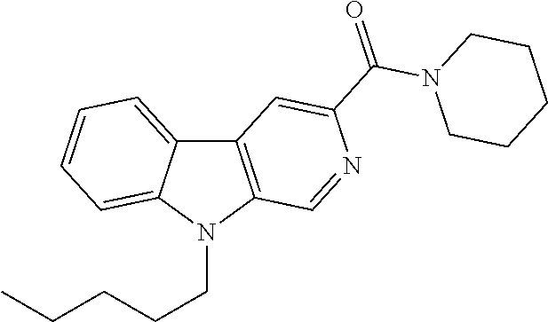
C12=C(N(CCCCC)C3=CC=CC=C13)C=NC(C(=O)N1CCCCC1)=C2
